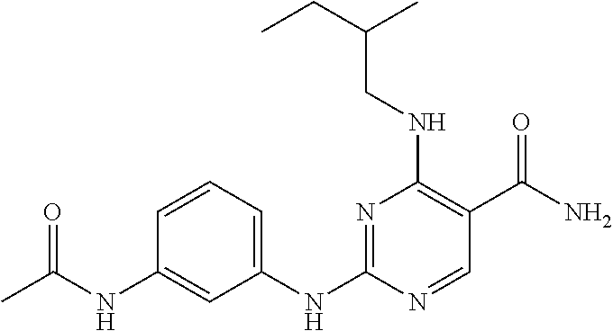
C1(NC(=O)C)=CC(NC2=NC(NCC(CC)C)=C(C(N)=O)C=N2)=CC=C1
